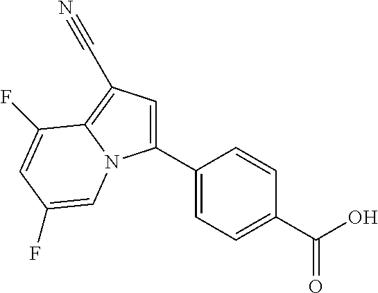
C1(C2=CC=C(C(O)=O)C=C2)=CC(C#N)=C2N1C=C(F)C=C2F
